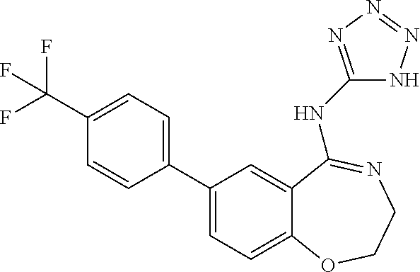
C1=CC(C2=CC=C3C(=C2)C(NC2=NN=NN2)=NCCO3)=CC=C1C(F)(F)F
